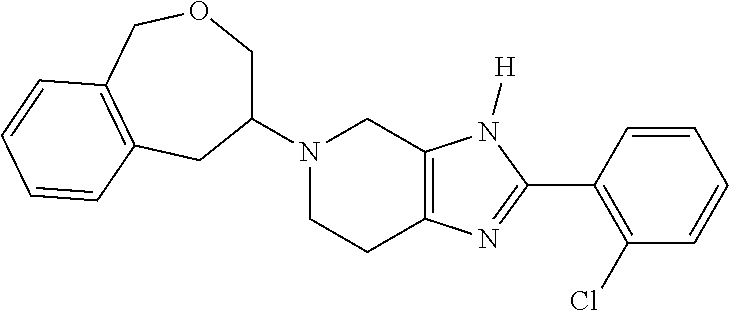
C1(N2CCC3=C(C2)N([H])C(C2=C(Cl)C=CC=C2)=N3)COCC2=C(C1)C=CC=C2
